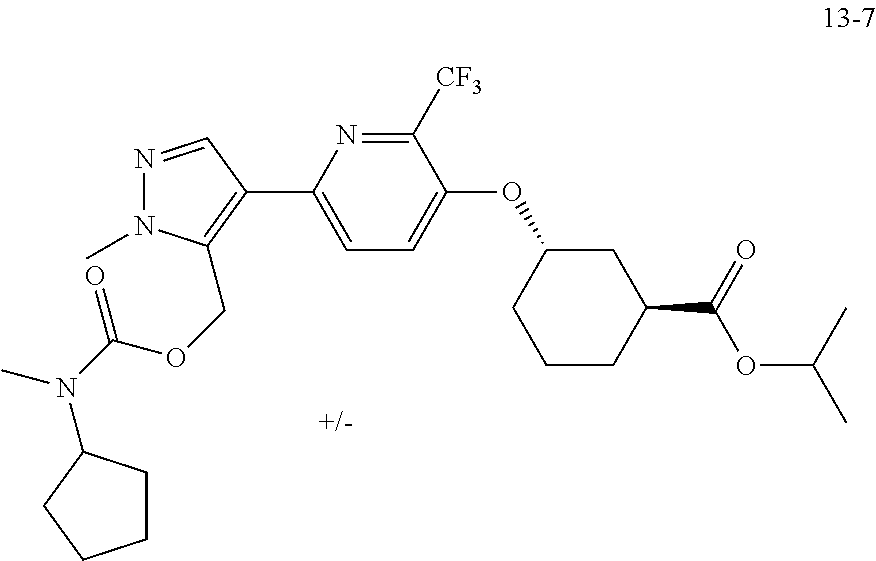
C1([CF3])=NC(C2=C(COC(N(C)C3CCCC3)=O)N(C)N=C2)=CC=C1OC1CCCC(C(=O)OC(C)C)C1
